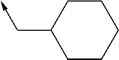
C1CCCCC1C->C
